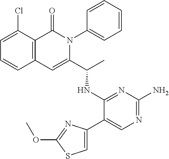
C1(Cl)=CC=CC2=C1C(=O)N(C1=CC=CC=C1)C(C(C)NC1=NC(N)=NC=C1C1=CSC(OC)=N1)=C2
